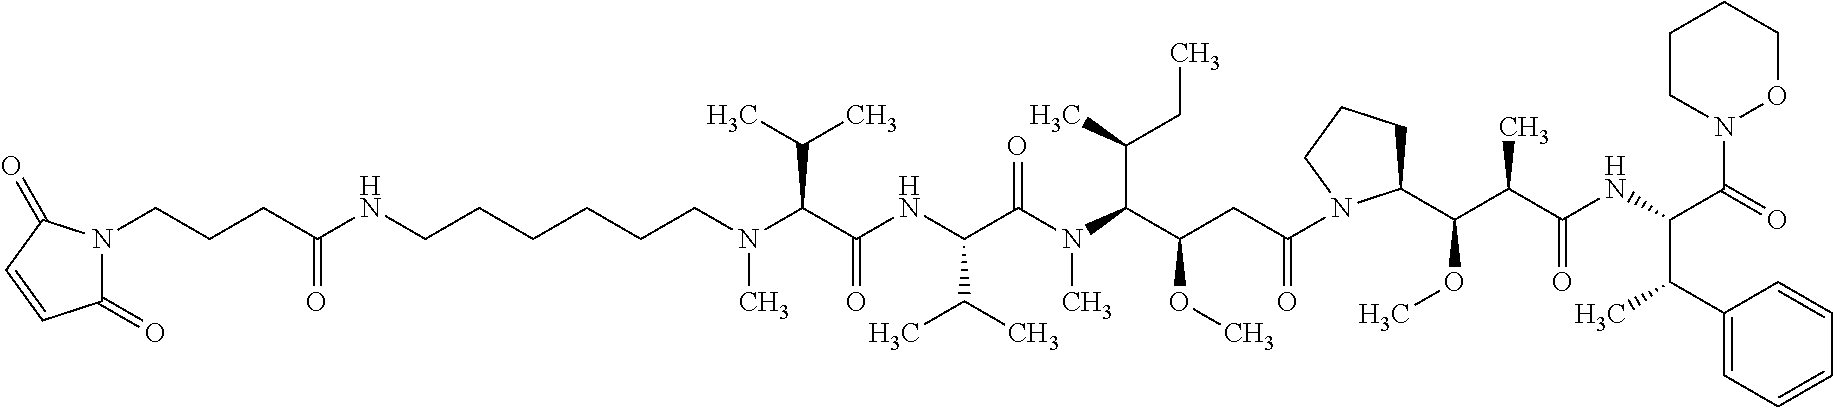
N(CCCCCCN(C(C(NC(C(N(C(C(CC(=O)N1C(C(C(C(NC(C(=O)N2OCCCC2)C(C2=CC=CC=C2)C)=O)C)OC)CCC1)OC)C(C)CC)C)=O)C(C)C)=O)C(C)C)C)C(CCCN1C(=O)C=CC1=O)=O
